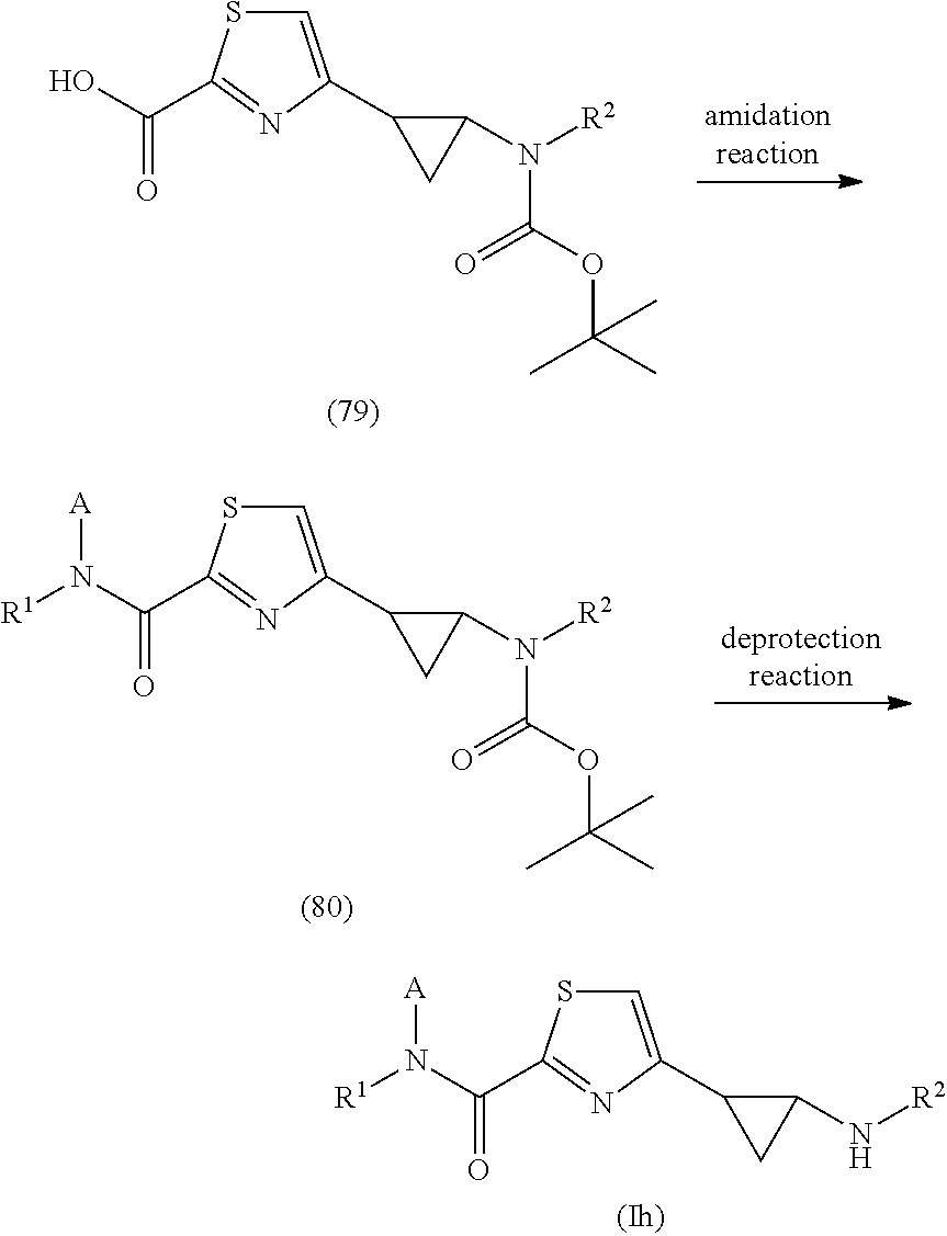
C1=C(C2CC2N([R2])C(OC(C)(C)C)=O)N=C(C(O)=O)S1.C1=C(C2CC2N([R2])C(OC(C)(C)C)=O)N=C(C(N([R1])[A])=O)S1.C1=C(C2CC2N[R2])N=C(C(N([R1])[A])=O)S1
